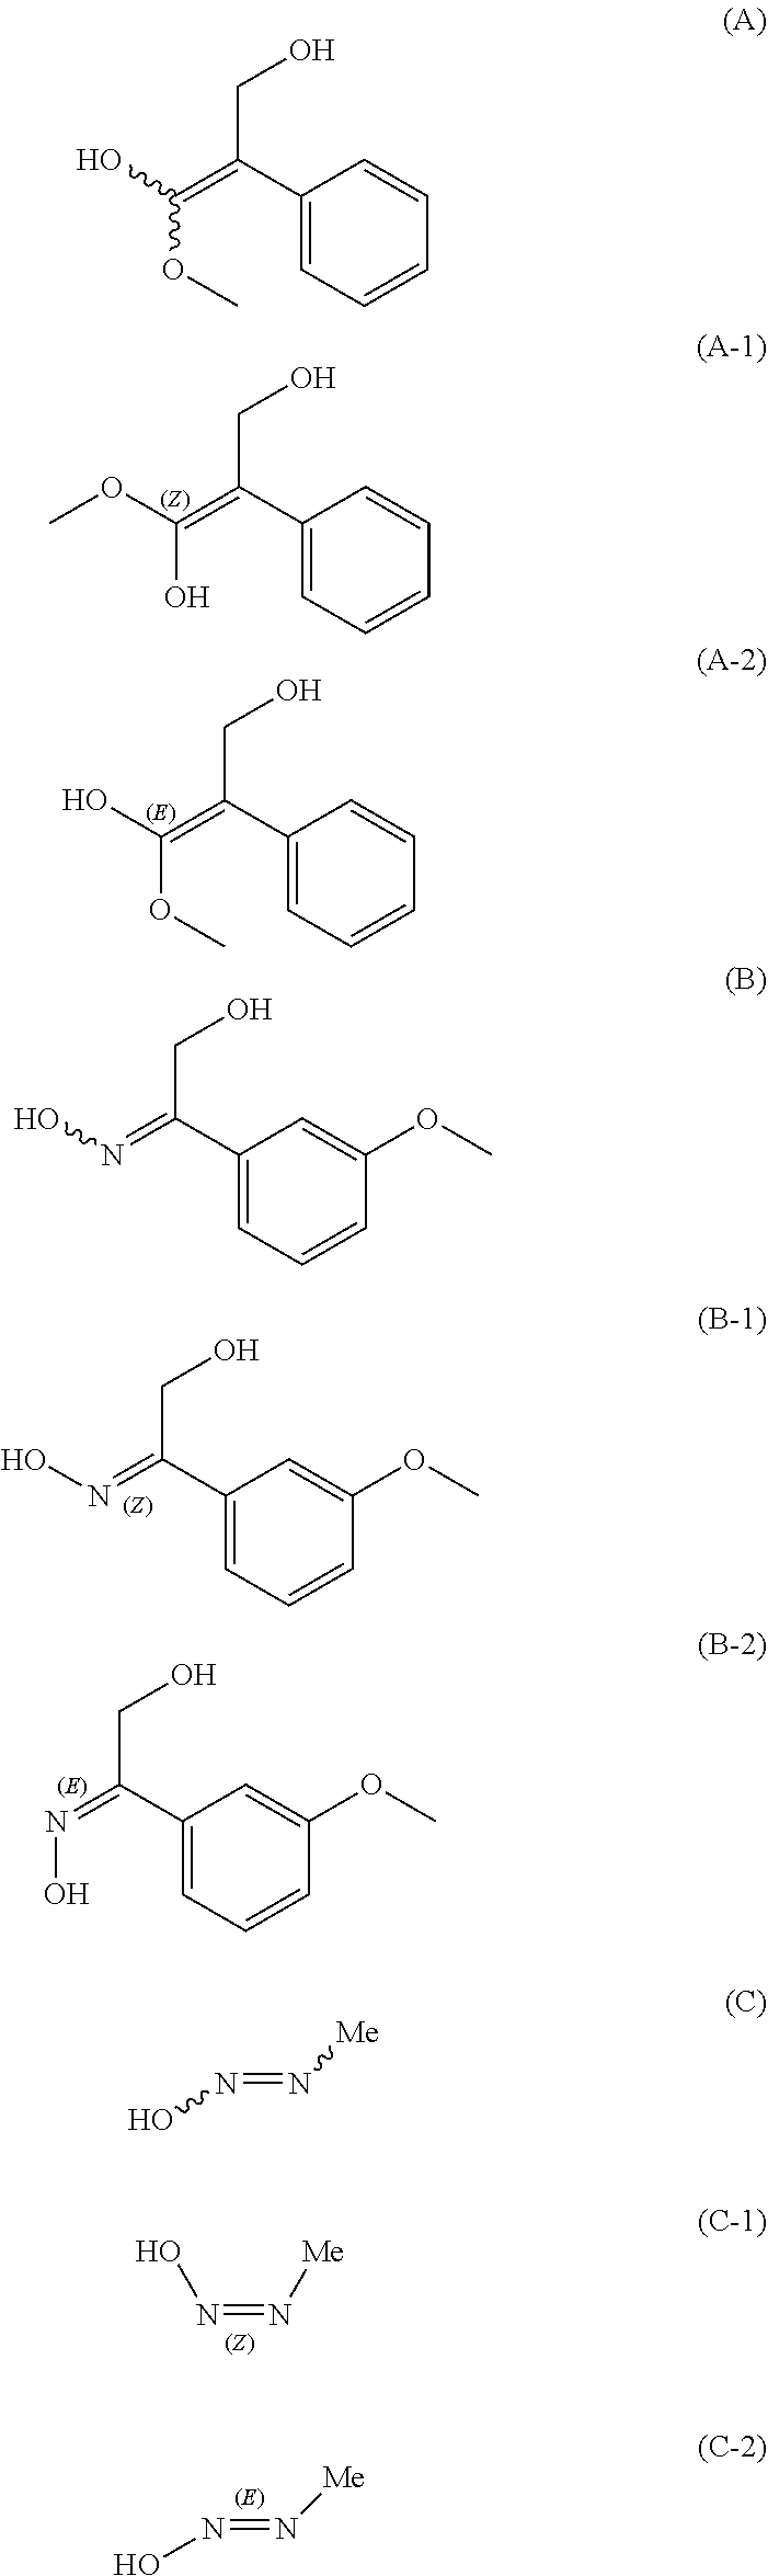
C1(C(=C(O)OC)CO)=CC=CC=C1.C1(C(=C(OC)O)CO)=CC=CC=C1.C1(C(=NO)CO)=CC=CC(OC)=C1.C1(C(=NO)CO)=CC=CC(OC)=C1.C1(C(=NO)CO)=CC=CC(OC)=C1.N(=N[Me])O.N(=N[Me])O.C1(C(=C(OC)O)CO)=CC=CC=C1.N(=N[Me])O
